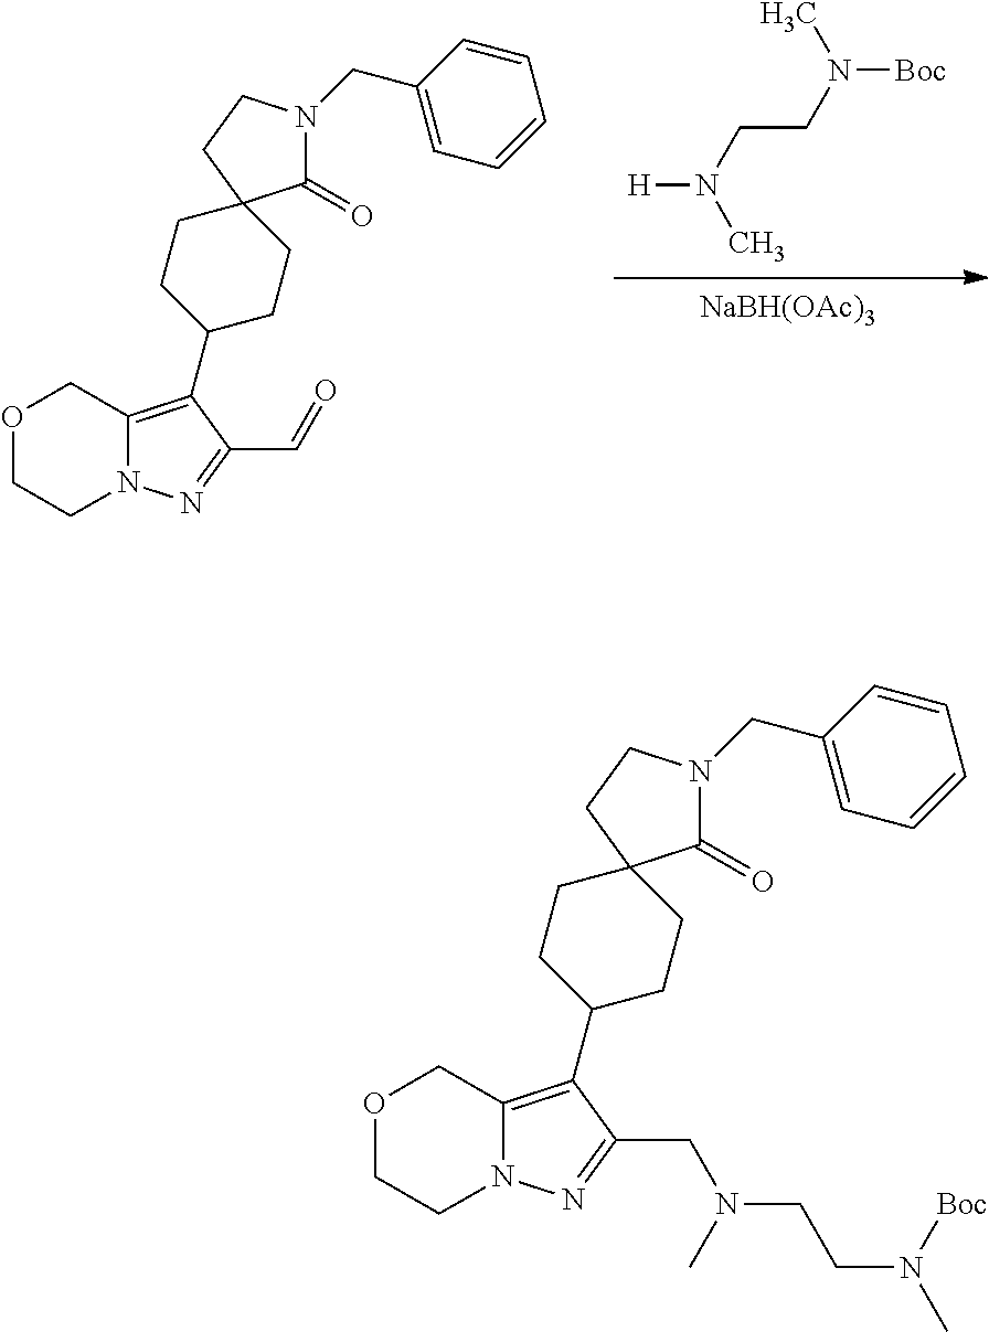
[NaBH(OAc)3].[H]N(CCN([Boc])C)C.C12=C(C3CCC4(CC3)C(=O)N(CC3=CC=CC=C3)CC4)C(C=O)=NN1CCOC2.C12=C(C3CCC4(CC3)C(=O)N(CC3=CC=CC=C3)CC4)C(CN(CCN(C)[Boc])C)=NN1CCOC2
